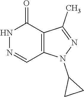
N1=CC2=C(C(=O)N1)C(C)=NN2C1CC1
